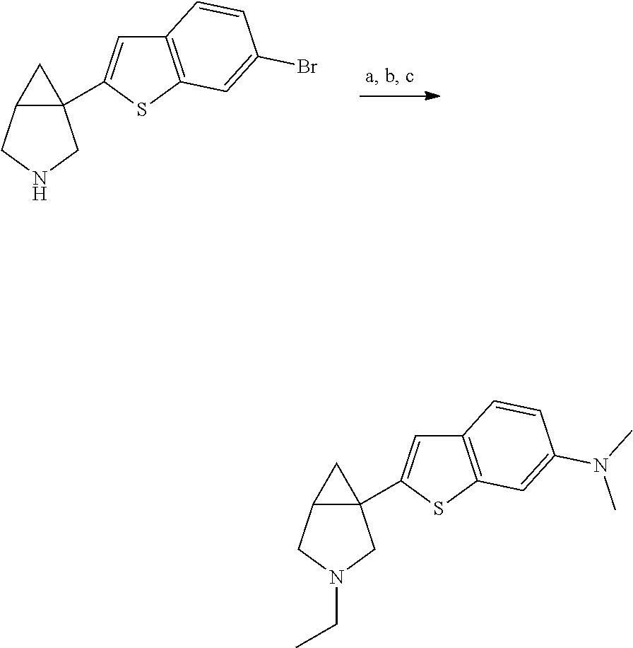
C12=C(SC(C34C(CNC3)C4)=C1)C=C(Br)C=C2.C12=C(SC(C34C(CN(CC)C3)C4)=C1)C=C(N(C)C)C=C2
